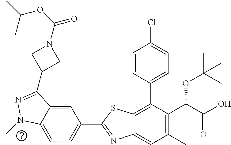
C1=C2C(=CC(C3=NC4=CC(C)=C(C(C(O)=O)OC(C)(C)C)C(C5=CC=C(Cl)C=C5)=C4S3)=C1)C(C1CN(C(OC(C)(C)C)=O)C1)=NN2C
